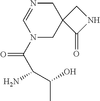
C1N=CN(C(C(N)C(C)O)=O)CC12C(=O)NC2
